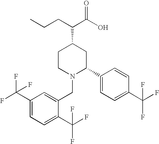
C1(C(F)(F)F)=CC=C(C(F)(F)F)C(CN2C(C3=CC=C(C(F)(F)F)C=C3)CC(C(CCC)C(O)=O)CC2)=C1
